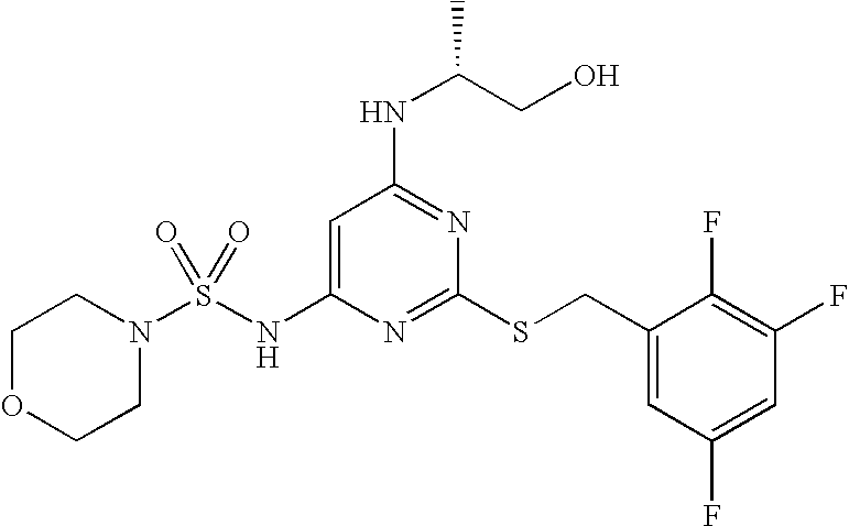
C1=C(NS(N2CCOCC2)(=O)=O)N=C(SCC2=CC(F)=CC(F)=C2F)N=C1NC(CO)C
